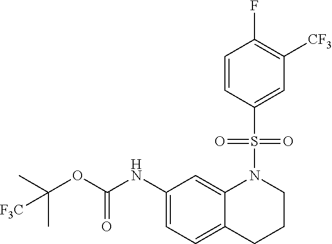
C1(NC(OC(C)(C)[F3C])=O)=CC=C2C(=C1)N(S(C1=CC([CF3])=C(F)C=C1)(=O)=O)CCC2
